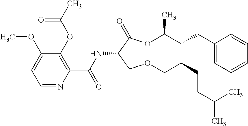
C1(OC)=CC=NC(C(NC2C(=O)OC(C)C(CC3=CC=CC=C3)C(CCC(C)C)COC2)=O)=C1OC(C)=O
